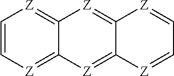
C1=C[Z]=C2C(=[Z]1)[Z]=C1C(=[Z]2)[Z]=CC=[Z]1
